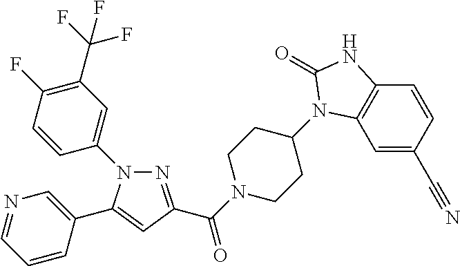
N1=C(C(=O)N2CCC(N3C4=C(C=CC(C#N)=C4)NC3=O)CC2)C=C(C2=CN=CC=C2)N1C1=CC(C(F)(F)F)=C(F)C=C1
